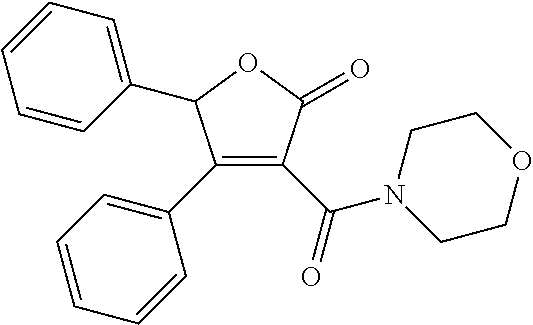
C1=CC(C2C(C3=CC=CC=C3)=C(C(=O)N3CCOCC3)C(=O)O2)=CC=C1
